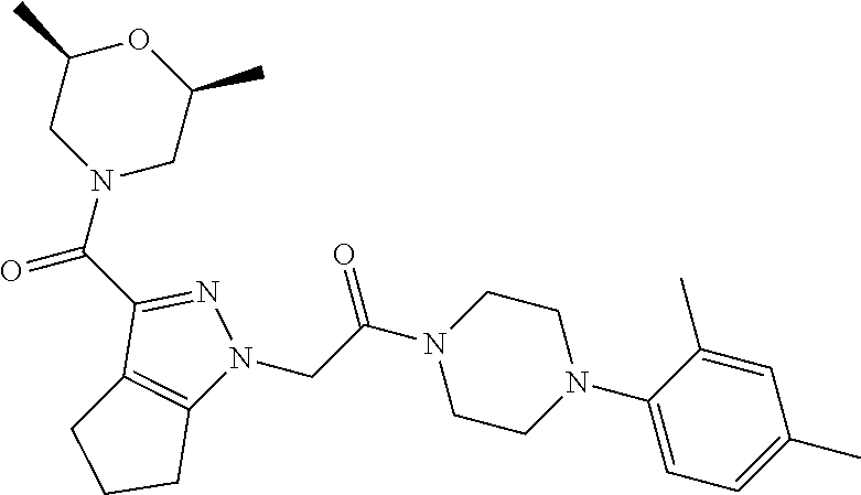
C1(C(N2CC(C)OC(C)C2)=O)=NN(CC(N2CCN(C3=CC=C(C)C=C3C)CC2)=O)C2=C1CCC2
